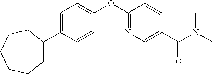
C1=C(C2CCCCCC2)C=CC(OC2=NC=C(C(N(C)C)=O)C=C2)=C1
